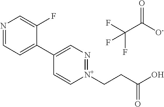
N1=CC=C(C2=CN=[N+](CCC(O)=O)C=C2)C(F)=C1.O=C([O-])C(F)(F)F
